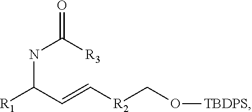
O=C([R3])NC([R1])C=C[R2]CO[TBDPS]
